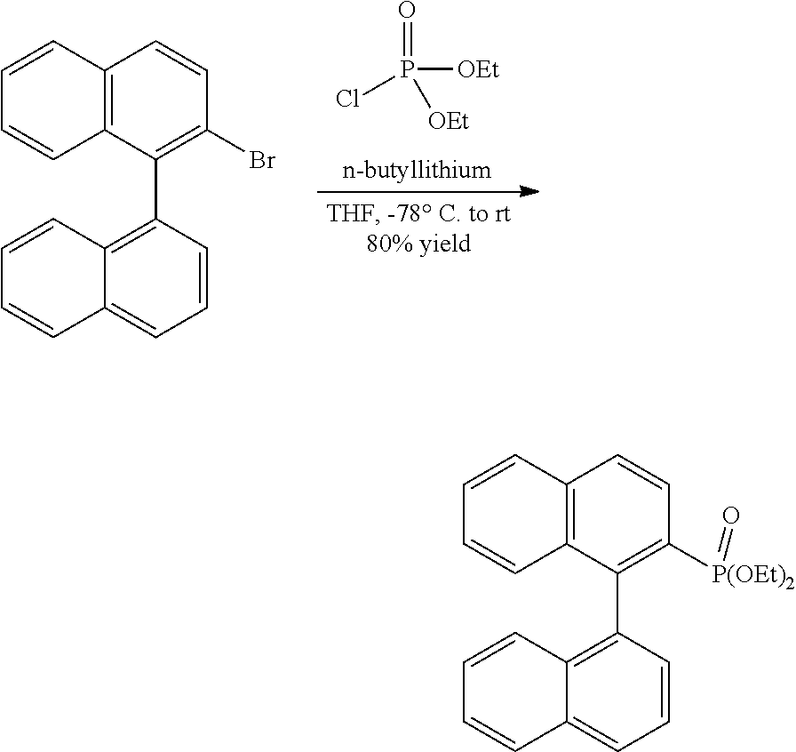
O=P(Cl)([OEt])[OEt].C12=C(C(C3=C4C(=CC=C3)C=CC=C4)=C(Br)C=C1)C=CC=C2.C12=C(C(C3=C4C(=CC=C3)C=CC=C4)=C([P(OEt)2]=O)C=C1)C=CC=C2
